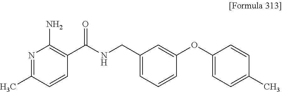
N1=C(C)C=CC(C(NCC2=CC=CC(OC3=CC=C(C)C=C3)=C2)=O)=C1N
